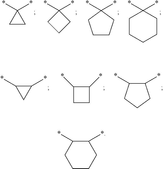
C1CC1(*)*.C1(*)(*)CCC1.C1(*)(*)CCCC1.C1(*)(*)CCCCC1.C1(*)CCC1*.C1(*)C(*)C1.C1(*)C(*)CCC1.C1CCC(*)C(*)C1
